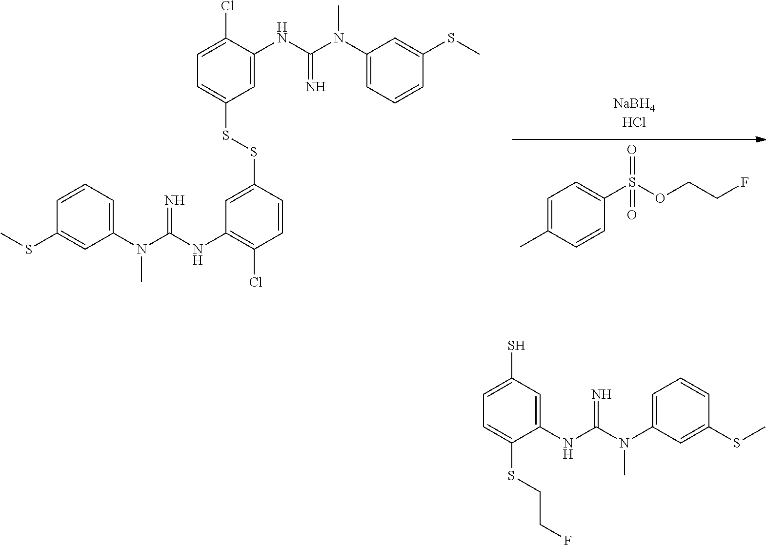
C1=C(NC(=N)N(C2=CC=CC(SC)=C2)C)C(Cl)=CC=C1SSC1=CC(NC(=N)N(C2=CC=CC(SC)=C2)C)=C(Cl)C=C1.C1=C(C)C=CC(S(OCCF)(=O)=O)=C1.C1=C(NC(=N)N(C2=CC=CC(SC)=C2)C)C(SCCF)=CC=C1S
